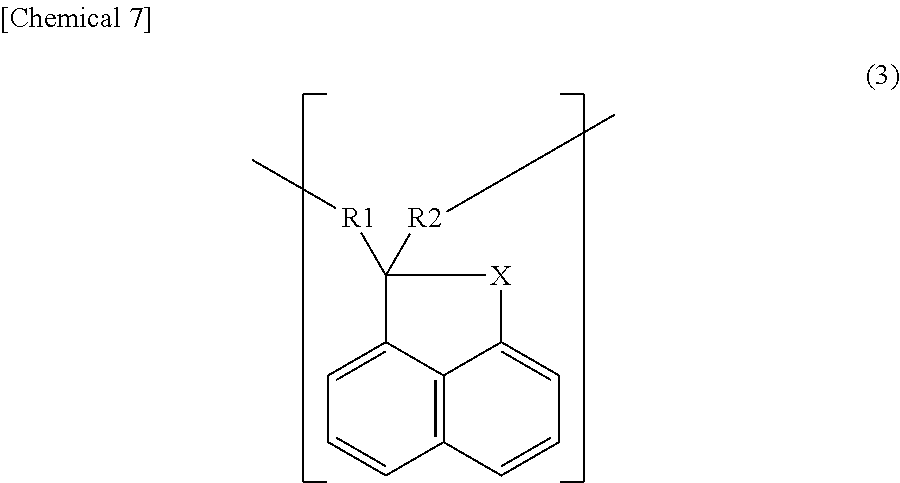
[R2](C1([R1]C)C2=CC=CC3=C2C(=CC=C3)[X]1)C
